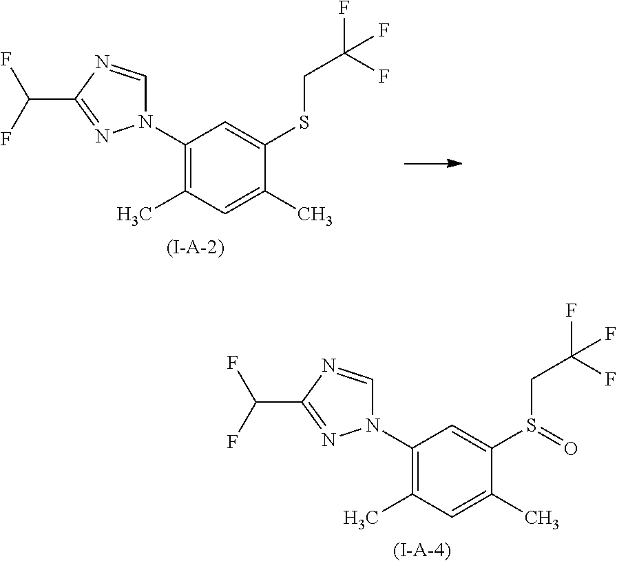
C(SC1=CC(N2C=NC(C(F)F)=N2)=C(C)C=C1C)C(F)(F)F.[(I-A-2)].[(I-A-4)].C(F)(CS(C1=CC(N2C=NC(C(F)F)=N2)=C(C)C=C1C)=O)(F)F
